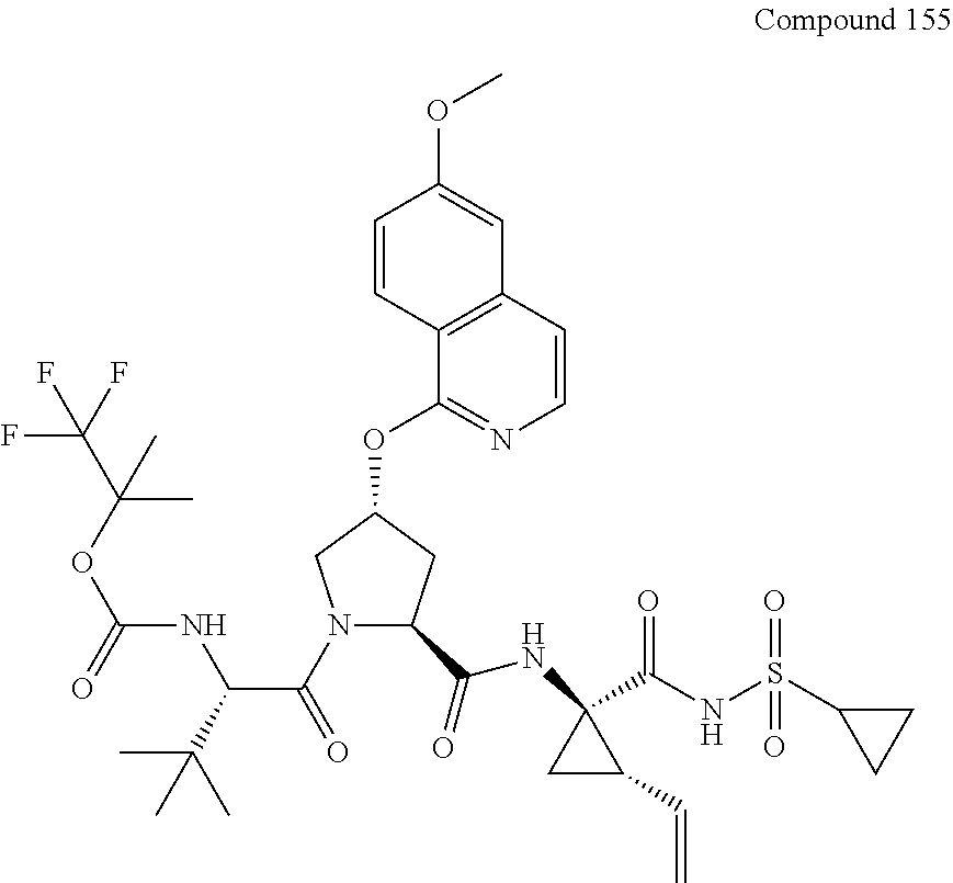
N(C1(C(NS(C2CC2)(=O)=O)=O)CC1C=C)C(C1N(C(=O)C(C(C)(C)C)NC(OC(C(F)(F)F)(C)C)=O)CC(OC2=NC=CC3=C2C=CC(OC)=C3)C1)=O
